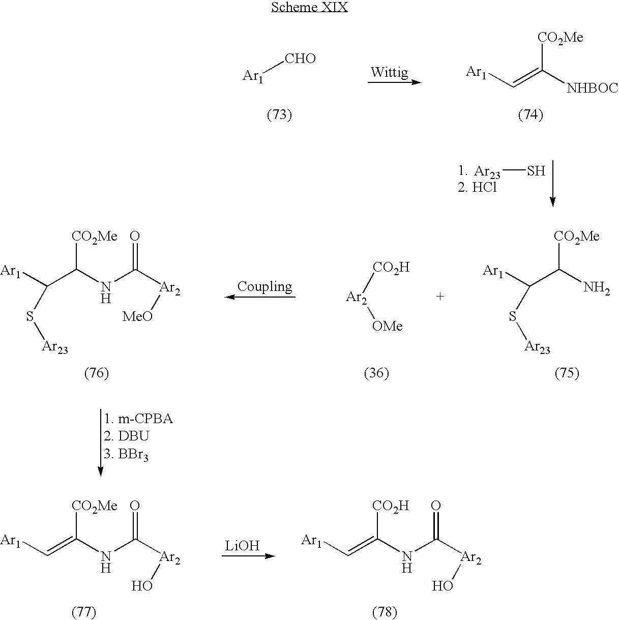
[Ar1][CHO].[Ar1]C=C([NHBOC])[CO2Me].[Ar23]S.[CO2H][Ar2][OMe].[Ar1]C(C(NC([Ar2][MeO])=O)[CO2Me])S[Ar23].[Ar1]C(C(N)[CO2Me])S[Ar23].[Ar1]C=C(NC([Ar2]O)=O)[CO2Me].[LiOH].[Ar1]C=C(NC([Ar2]O)=O)[CO2H]
